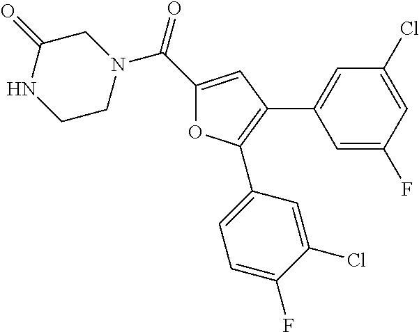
N1(C(C2=CC(C3=CC(Cl)=CC(F)=C3)=C(C3=CC=C(F)C(Cl)=C3)O2)=O)CC(=O)NCC1
